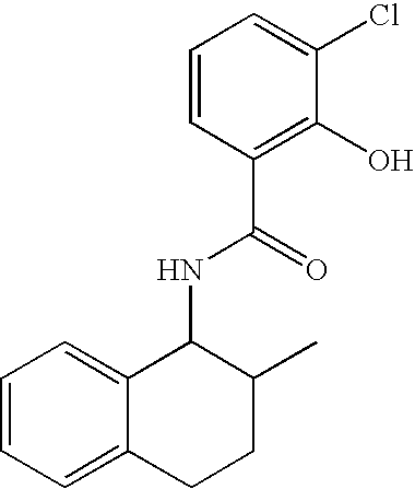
C12=CC=CC=C1CCC(C)C2NC(=O)C1=C(O)C(Cl)=CC=C1
